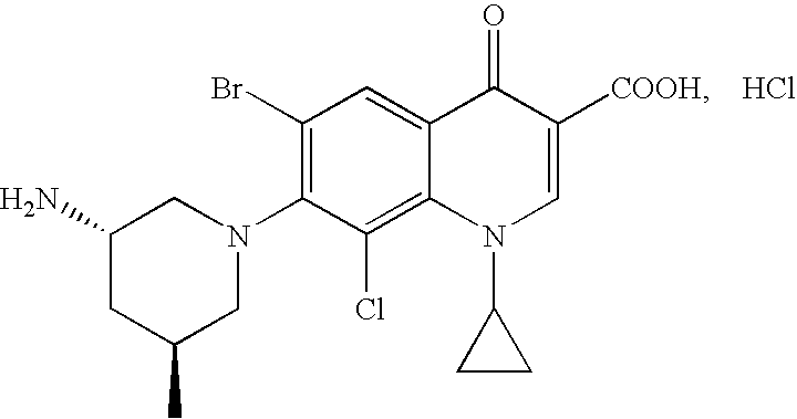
C1(C)CN(C2=C(Br)C=C3C(=C2Cl)N(C2CC2)C=C([COOH])C3=O)CC(N)C1.Cl
